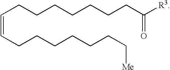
C(=CCCCCCCC[Me])CCCCCCCC(=O)[R3]
